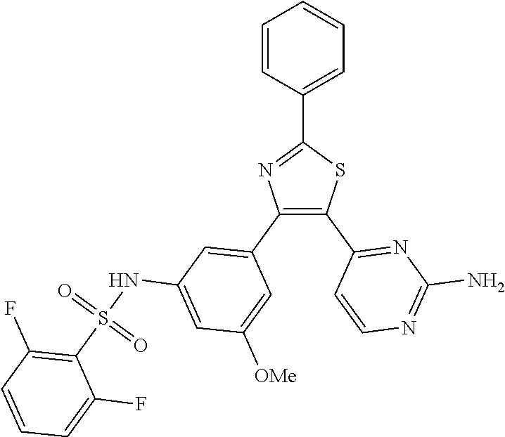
C1=C(C2=NC(C3=CC(NS(C4=C(F)C=CC=C4F)(=O)=O)=CC([OMe])=C3)=C(C3=NC(N)=NC=C3)S2)C=CC=C1
